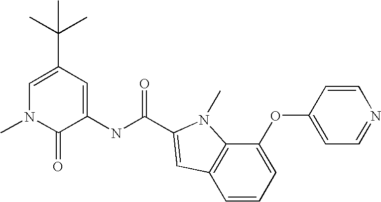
C1=C(C(C)(C)C)C=C(NC(=O)C2=CC3=C(C(OC4=CC=NC=C4)=CC=C3)N2C)C(=O)N1C
